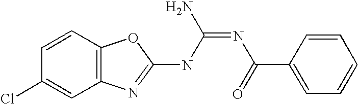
C12=C(N=C(NC(=NC(=O)C3=CC=CC=C3)N)O1)C=C(Cl)C=C2
